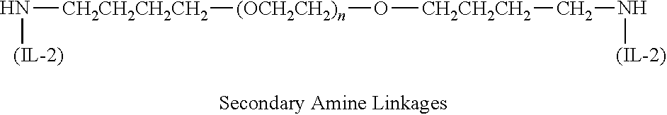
N([CH2CH2CH2CH2][(OCH2CH2)n]O[CH2CH2CH2]CN[(IL-2)])[(IL-2)]
